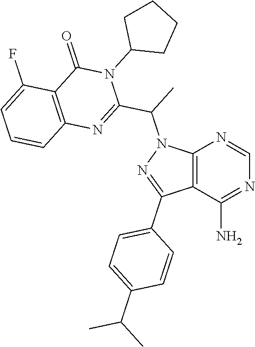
C12=C(C(N)=NC=N1)C(C1=CC=C(C(C)C)C=C1)=NN2C(C)C1=NC2=C(C(=O)N1C1CCCC1)C(F)=CC=C2
